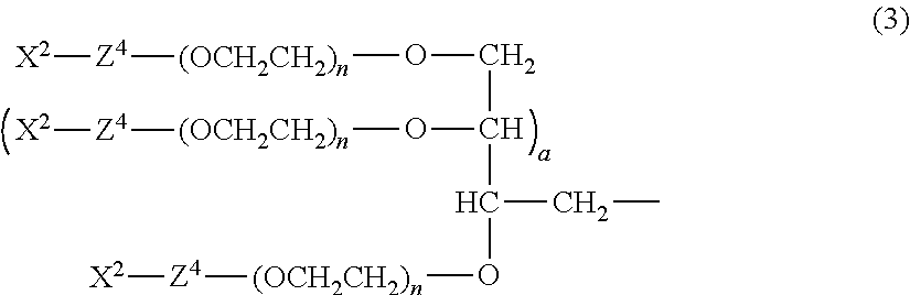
O(CC(O[(OCH2CH2)n][Z4][X2])C(CC)O[(OCH2CH2)n][Z4][X2])[(OCH2CH2)n][Z4][X2]
